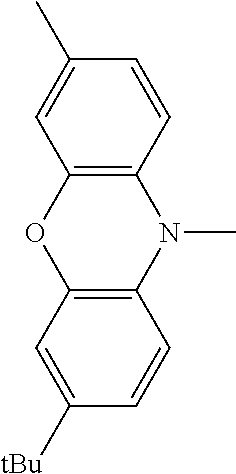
C1(C)=CC2=C(C=C1)N(C)C1=C(O2)C=C([tBu])C=C1
